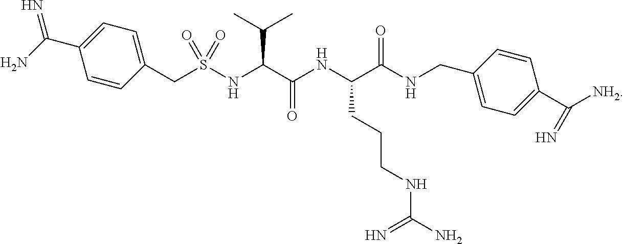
C1=CC(CS(NC(C(NC(C(NCC2=CC=C(C([NH2])=N)C=C2)=O)CCCNC(N)=N)=O)C(C)C)(=O)=O)=CC=C1C(N)=N
